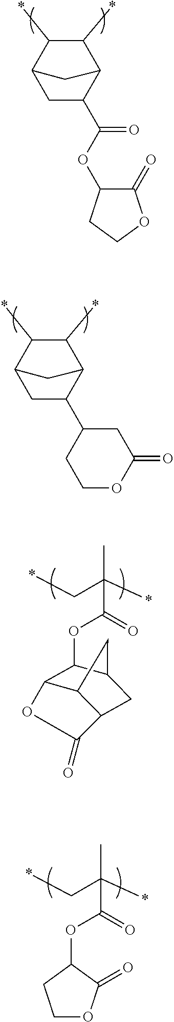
C1C(C(OC2C(=O)OCC2)=O)C2C(*)C(*)C1C2.C1C(C2CCOC(=O)C2)C2C(*)C(*)C1C2.*CC(*)(C)C(OC1C2C3C(CC1C3)C(=O)O2)=O.*CC(*)(C)C(OC1CCOC1=O)=O
